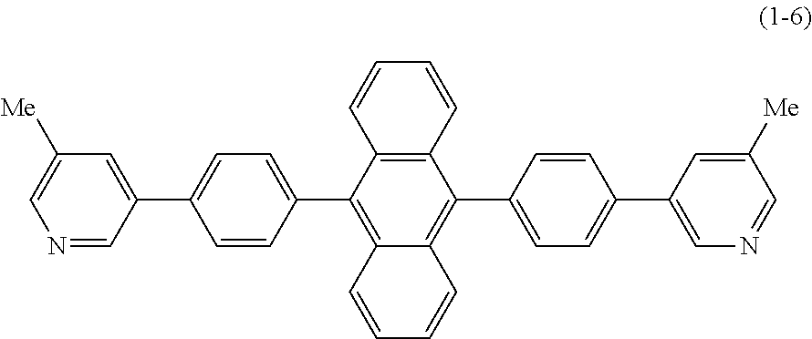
C12=C(C=CC=C1)C(C1=CC=C(C3=CN=CC([Me])=C3)C=C1)=C1C(=C2C2=CC=C(C3=CC([Me])=CN=C3)C=C2)C=CC=C1
